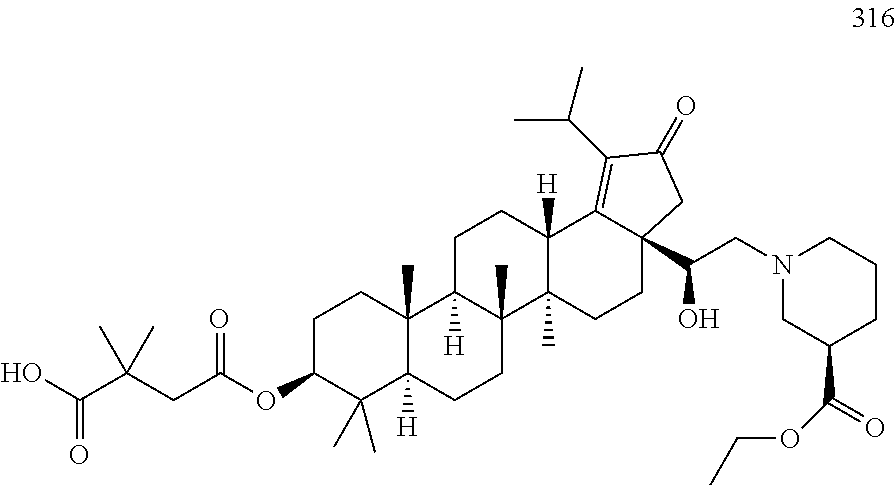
C1C(OC(CC(C(O)=O)(C)C)=O)C(C)(C)C2([H])C(C)(C1)C1([H])C(C)(CC2)C2(C)C([H])(CC1)C1=C(C(C)C)C(=O)CC1(C(CN1CC(C(=O)OCC)CCC1)O)CC2
